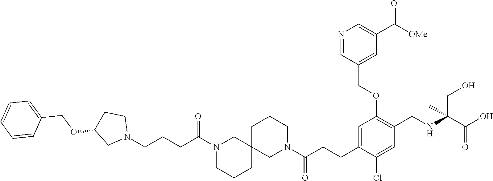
C(CCC(=O)N1CCCC2(C1)CCCN(C(CCC1=CC(OCC3=CC(C([OMe])=O)=CN=C3)=C(CNC(C(O)=O)(CO)C)C=C1Cl)=O)C2)N1CCC(OCC2=CC=CC=C2)C1
